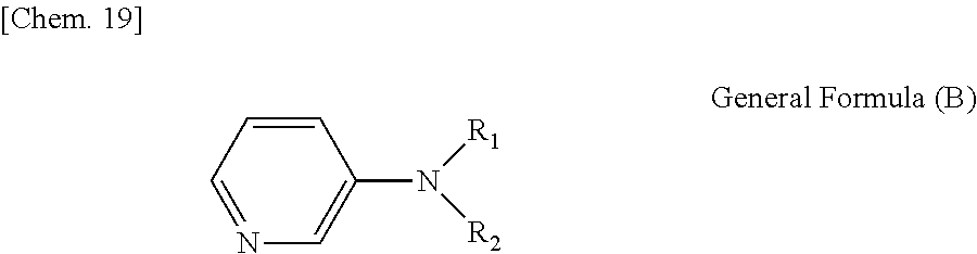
C1(N([R2])[R1])=CN=CC=C1
